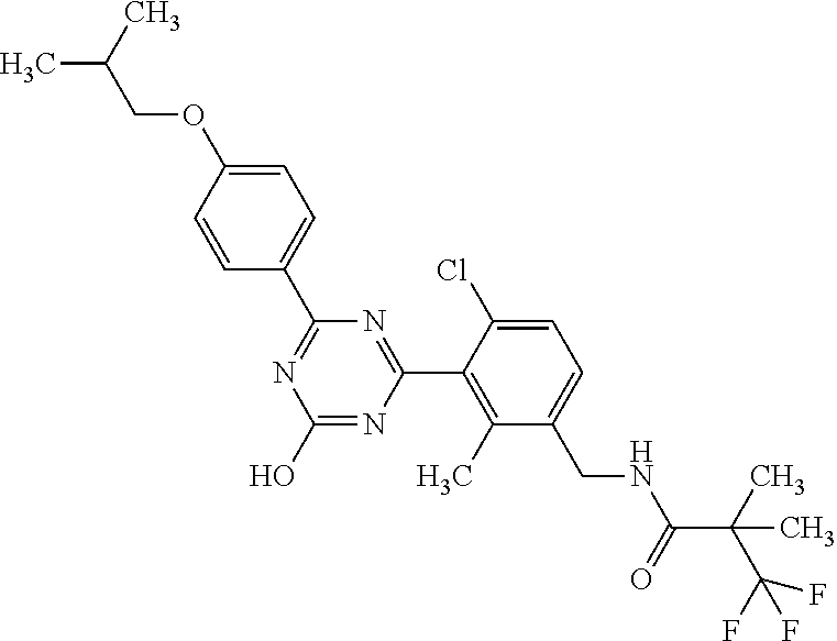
N1=C(C2=CC=C(OCC(C)C)C=C2)N=C(C2=C(C)C(CNC(C(C(F)(F)F)(C)C)=O)=CC=C2Cl)N=C1O
